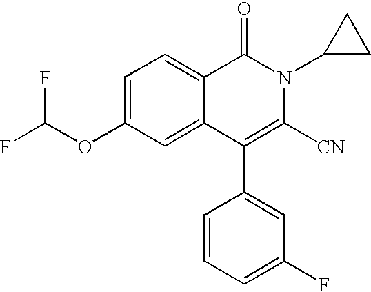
C1=C(OC(F)F)C=C2C(=C1)C(=O)N(C1CC1)C([CN])=C2C1=CC(F)=CC=C1
